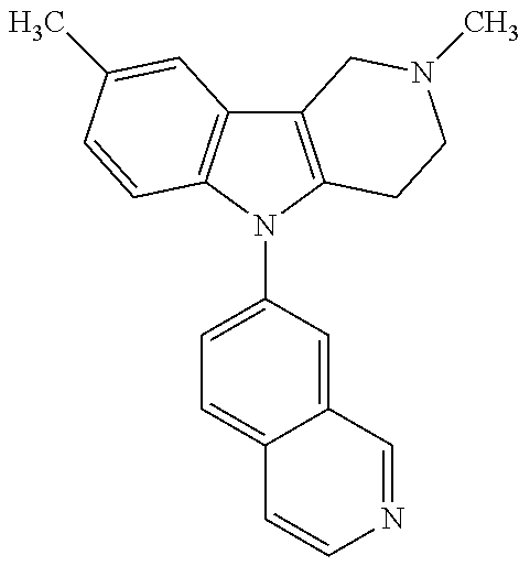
C12=C(N(C3=CC=C4C(=C3)C=NC=C4)C3=C1C=C(C)C=C3)CCN(C)C2
